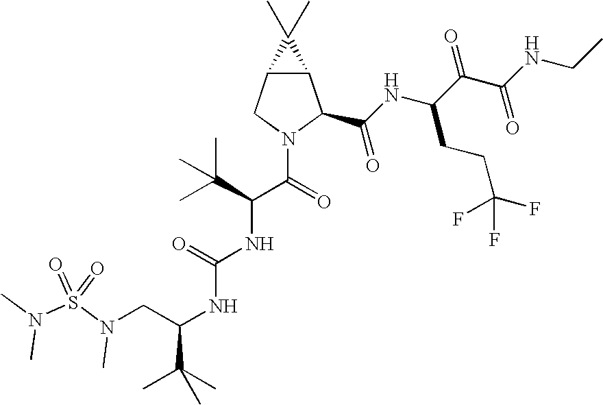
N(CC(NC(NC(C(=O)N1C(C(NC(C(C(NCC)=O)=O)CCC(F)(F)F)=O)C2C(C1)C2(C)C)C(C)(C)C)=O)C(C)(C)C)(S(N(C)C)(=O)=O)C
